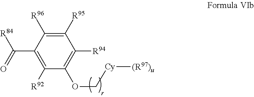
C1([R95])=C([R96])C(C([R84])=O)=C([R92])C(OC[Cy][(R97)u])=C1[R94]
